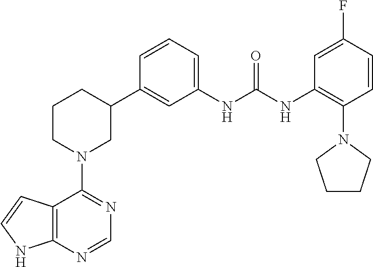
C12=C(N=CN=C1N1CC(C3=CC(NC(NC4=C(N5CCCC5)C=CC(F)=C4)=O)=CC=C3)CCC1)NC=C2
